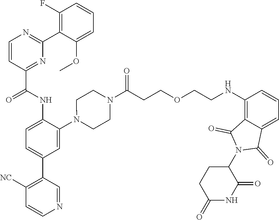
C1=CC(C(NC2=CC=C(C3=C([NC])C=CN=C3)C=C2N2CCN(C(CCOCCNC3=C4C(=CC=C3)C(=O)N(C3CCC(=O)NC3=O)C4=O)=O)CC2)=O)=NC(C2=C(F)C=CC=C2OC)=N1
